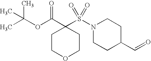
C1COCCC1(C(OC(C)(C)C)=O)S(=O)(=O)N1CCC(C=O)CC1
